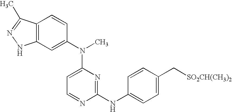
C12=C(C=C(N(C3=CC=NC(NC4=CC=C(C[SO2CH(CH3)2])C=C4)=N3)C)C=C1)NN=C2C
